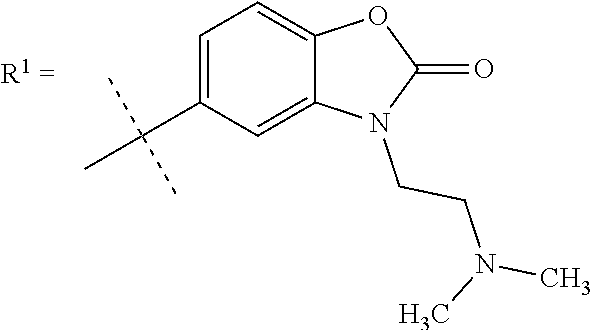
C1=C(C(C)(C)C)C=C2C(=C1)OC(=O)N2CCN(C)C
